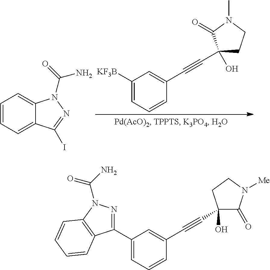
C1=CC=C2C(=C1)N(C(=O)N)N=C2I.C1([KF3B])=CC=CC(C#CC2(O)CCN(C)C2=O)=C1.C1(C2=NN(C(=O)N)C3=C2C=CC=C3)=CC=CC(C#CC2(O)C(=O)N([Me])CC2)=C1
